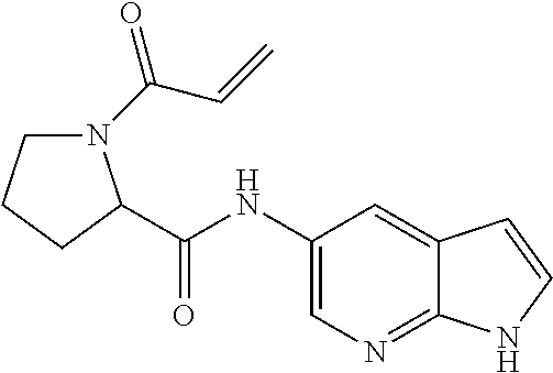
C(NC1=CN=C2C(=C1)C=CN2)(C1N(C(C=C)=O)CCC1)=O
